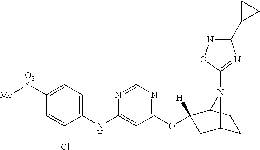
C1(NC2=C(C)C(OC3([H])CC4CCC3N4C3=NC(C4CC4)=NO3)=NC=N2)=CC=C([O2S][Me])C=C1Cl
